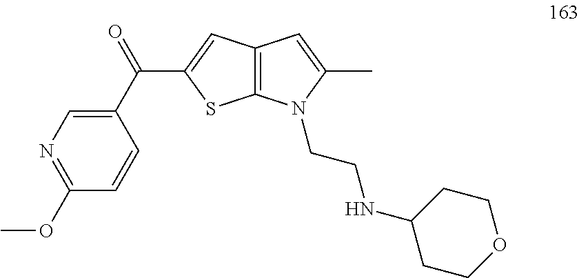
C1(C(=O)C2=CC3=C(S2)N(CCNC2CCOCC2)C(C)=C3)=CN=C(OC)C=C1
